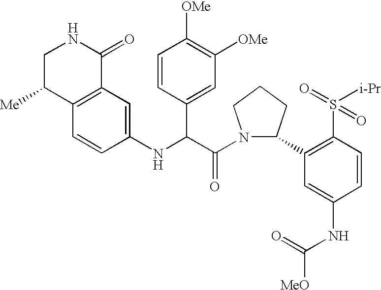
C1=CC(C(C(=O)N2C(C3=C(S(=O)([i-Pr])=O)C=CC(NC([MeO])=O)=C3)CCC2)NC2=CC3=C(C=C2)C([Me])CNC3=O)=CC([OMe])=C1[OMe]
